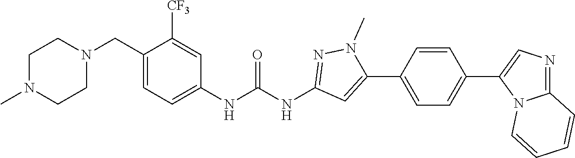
N1(C)CCN(CC2=CC=C(NC(NC3=NN(C)C(C4=CC=C(C5=CN=C6N5C=CC=C6)C=C4)=C3)=O)C=C2[CF3])CC1
